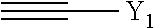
C(#C)[Y1]
